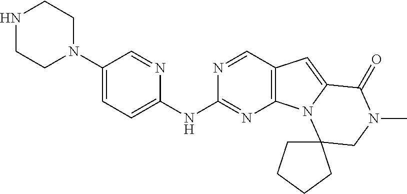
C1(N2CCNCC2)=CC=C(NC2=NC3=C(C=N2)C=C2N3C3(CN(C)C2=O)CCCC3)N=C1
